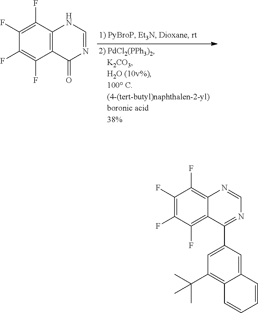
C1=NC(=O)C2=C(N1)C(F)=C(F)C(F)=C2F.C1=NC2=C(F)C(F)=C(F)C(F)=C2C(C2=CC(C(C)(C)C)=C3C(=C2)C=CC=C3)=N1
